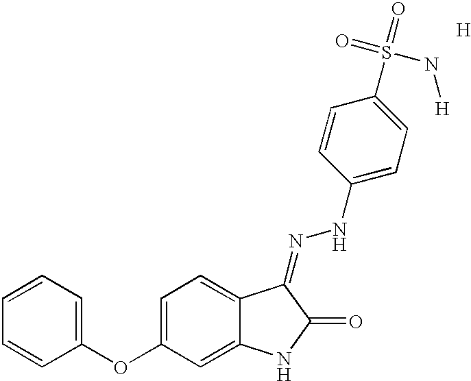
C1=C(OC2=CC=CC=C2)C=C2C(=C1)C(=NNC1=CC=C(S(=O)(=O)N[H])C=C1)C(=O)N2.[H]
